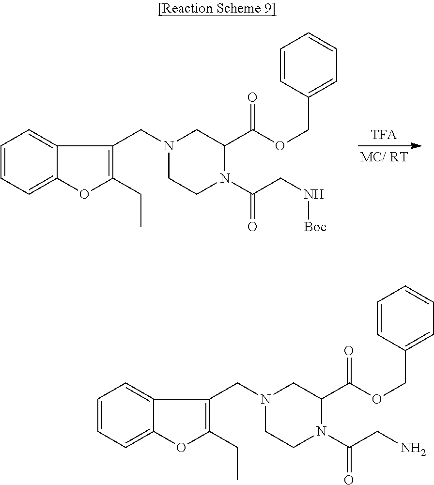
C1=CC=C2C(=C1)C(CN1CCN(C(CN[Boc])=O)C(C(=O)OCC3=CC=CC=C3)C1)=C(CC)O2.C1=CC=C2C(=C1)C(CN1CCN(C(CN)=O)C(C(=O)OCC3=CC=CC=C3)C1)=C(CC)O2
